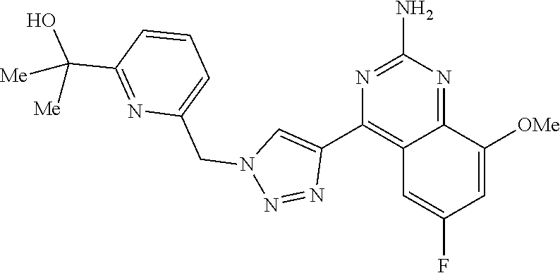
N1=C(N)N=C2C(=C1C1=CN(CC3=CC=CC(C(O)([Me])[Me])=N3)N=N1)C=C(F)C=C2[OMe]
